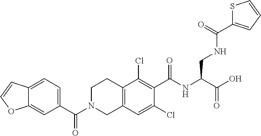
C1(C(N2CC3=C(CC2)C(Cl)=C(C(NC(C(O)=O)CNC(=O)C2=CC=CS2)=O)C(Cl)=C3)=O)=CC=C2C(=C1)OC=C2
